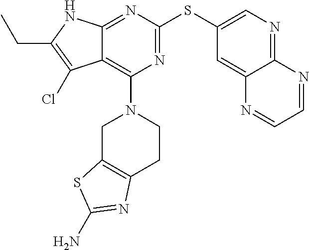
C12=C(N3CC4=C(CC3)N=C(N)S4)N=C(SC3=CN=C4C(=C3)N=CC=N4)N=C1NC(CC)=C2Cl
